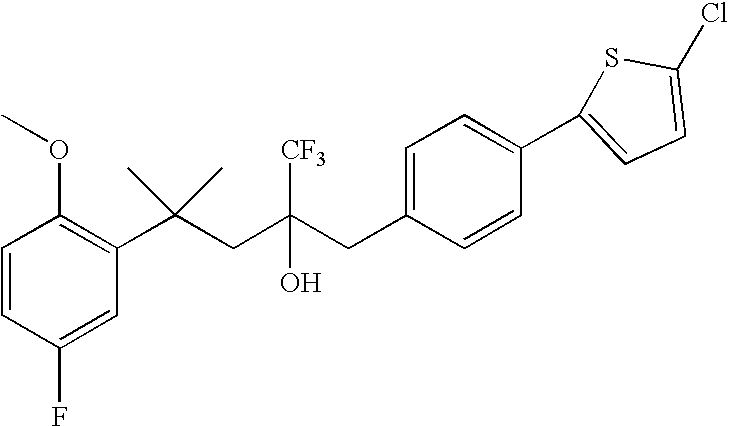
C1(F)=CC(C(CC(CC2=CC=C(C3=CC=C(Cl)S3)C=C2)(O)[CF3])(C)C)=C(OC)C=C1
